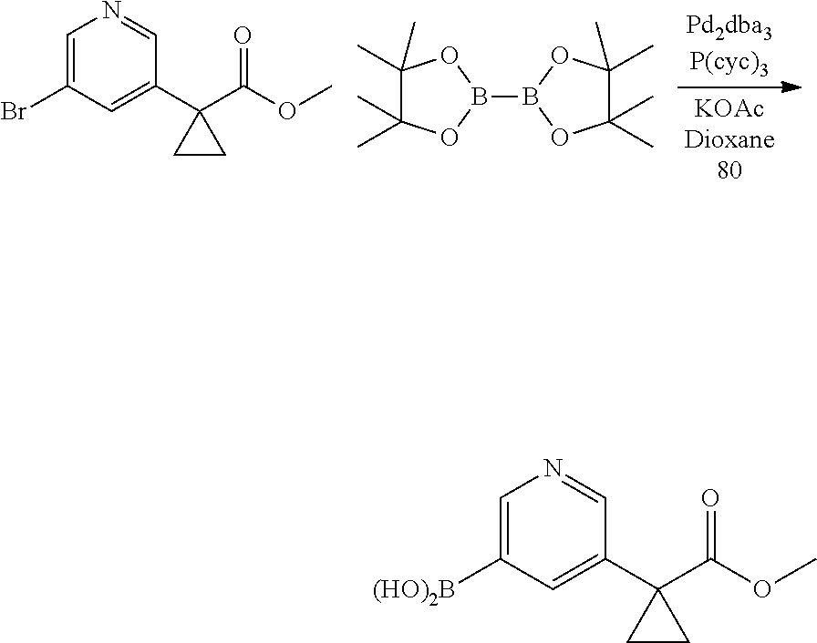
C1=C(Br)C=C(C2(C(OC)=O)CC2)C=N1.C1(C)(C)C(C)(C)OB(B2OC(C)(C)C(C)(C)O2)O1.C1=C([(HO)2B])C=C(C2(C(OC)=O)CC2)C=N1
